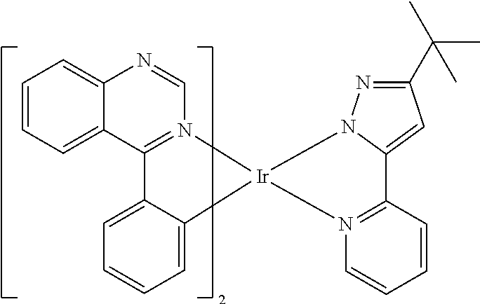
C1=CC=CC2=N1[Ir]1(N3C2=CC(C(C)(C)C)=N3)N2=C(C3=CC=CC=C3N=C2)C2=CC=CC=C21
